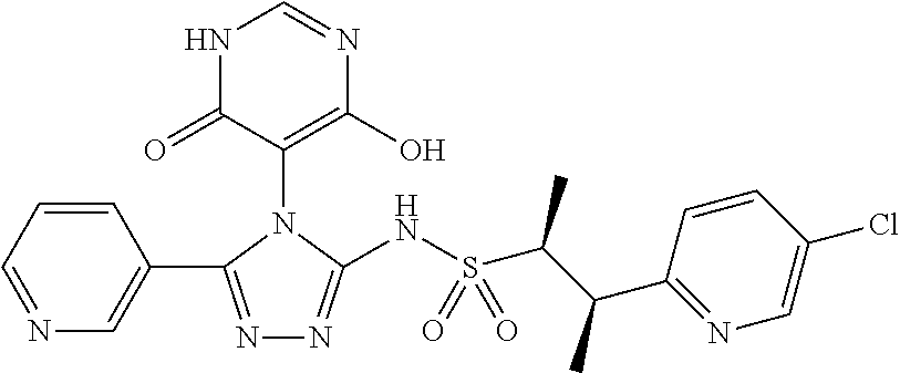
N1C(=O)C(N2C(C3=CN=CC=C3)=NN=C2NS(C(C(C2=NC=C(Cl)C=C2)C)C)(=O)=O)=C(O)N=C1
